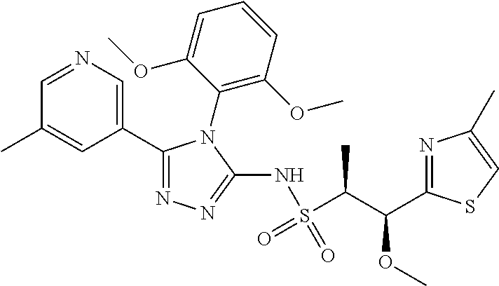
C1(C2=CN=CC(C)=C2)=NN=C(NS(=O)(C(C)C(OC)C2=NC(C)=CS2)=O)N1C1=C(OC)C=CC=C1OC
